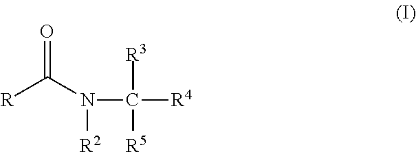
N(C([R3])([R4])[R5])([R2])C([R])=O
